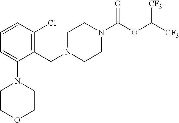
C1=CC(Cl)=C(CN2CCN(C(OC([CF3])[CF3])=O)CC2)C(N2CCOCC2)=C1
